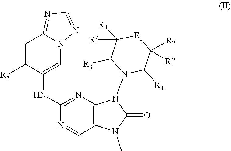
C1(NC2=CN3C(=NC=N3)C=C2[R5])=NC2=C(C=N1)N(C)C(=O)N2N1C([R4])C([R])([R2])[E1]C([R1])([R])C1[R3]
